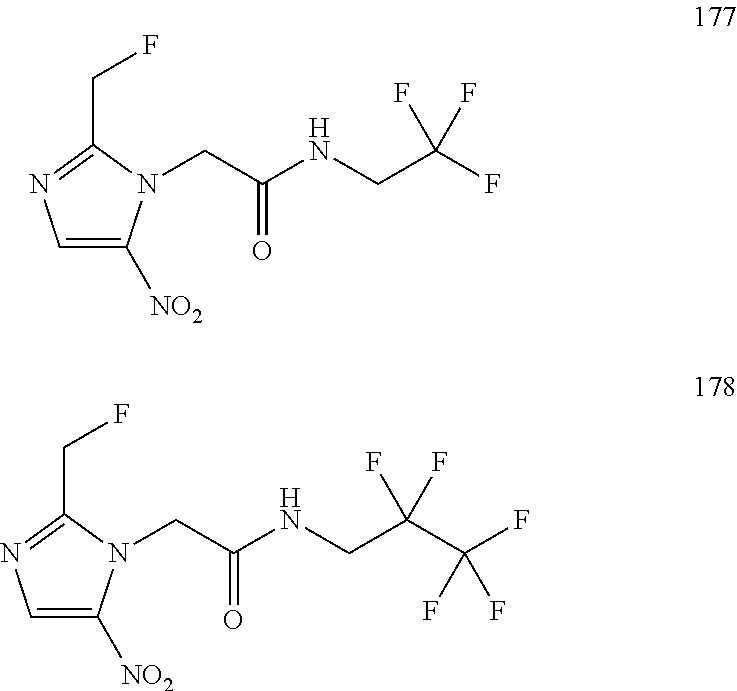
C1=C([NO2])N(CC(NCC(F)(F)F)=O)C(CF)=N1.C1=C([NO2])N(CC(NCC(C(F)(F)F)(F)F)=O)C(CF)=N1
